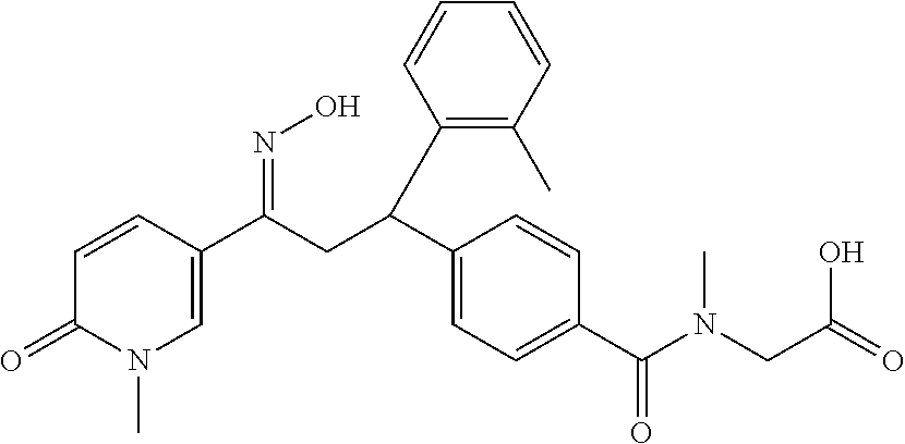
C1=CC(C(C2=CC=C(C(N(CC(=O)O)C)=O)C=C2)CC(C2=CN(C)C(=O)C=C2)=NO)=C(C)C=C1
